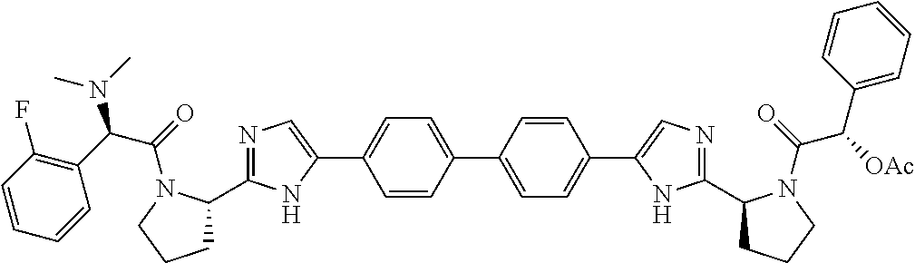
C1=CC(C2=CN=C(C3CCCN3C(=O)C(C3=C(F)C=CC=C3)N(C)C)N2)=CC=C1C1=CC=C(C2=CN=C(C3CCCN3C(=O)C([OAc])C3=CC=CC=C3)N2)C=C1
